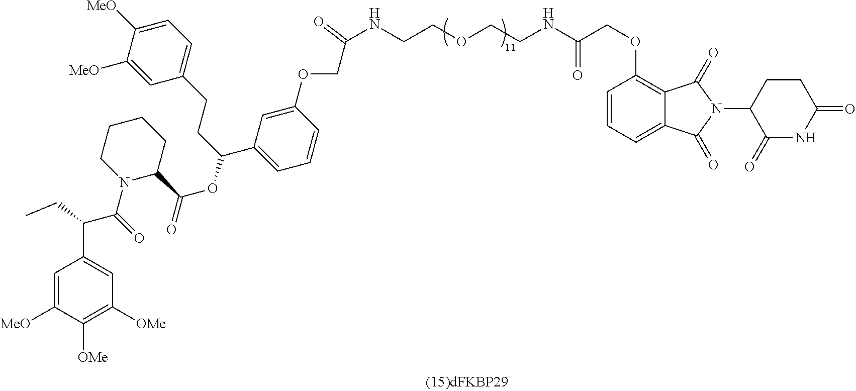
C1(=O)NC(=O)CCC1N1C(=O)C2=CC=CC(OCC(NCCOCCNC(COC3=CC(C(CCC4=CC=C([MeO])C([MeO])=C4)OC(C4CCCCN4C(=O)C(C4=CC([OMe])=C([OMe])C([MeO])=C4)CC)=O)=CC=C3)=O)=O)=C2C1=O
